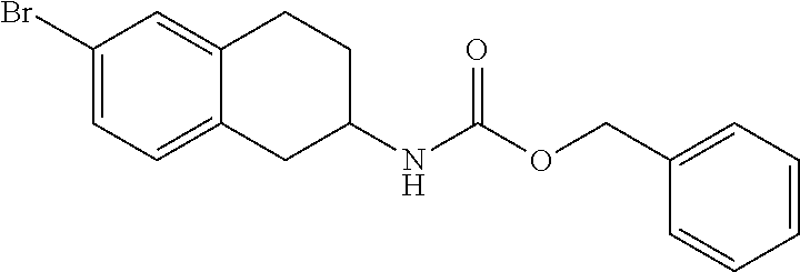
C1(Br)=CC=C2C(=C1)CCC(NC(OCC1=CC=CC=C1)=O)C2
